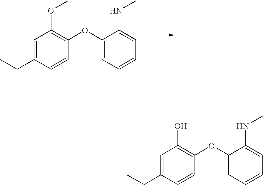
C1=C(CC)C=CC(OC2=CC=CC=C2NC)=C1OC.C1=C(CC)C=CC(OC2=CC=CC=C2NC)=C1O
